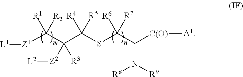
[Z1](C(C(C(SC(C([C(O)][A1])N([R9])[R8])([R7])[R6])([R5])[R4])([Z2][L2])[R3])([R1])[R2])[L1]
